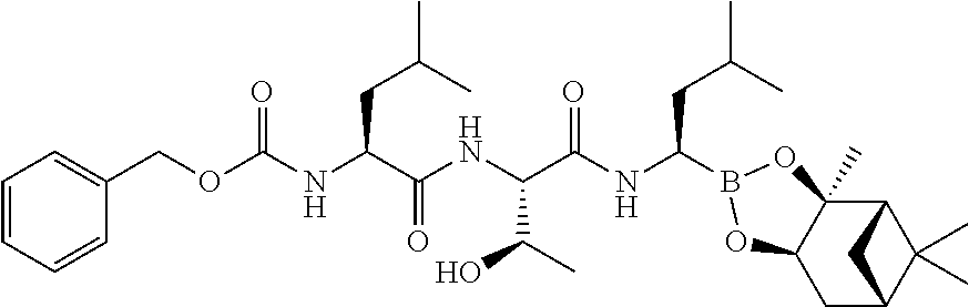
C1(COC(NC(C(NC(C(NC(CC(C)C)B2OC3(C)C4C(C)(C)C(CC3O2)C4)=O)C(C)O)=O)CC(C)C)=O)=CC=CC=C1
